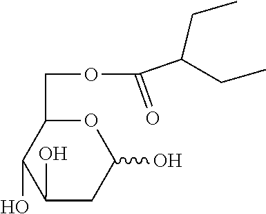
C(C(OCC1C(O)C(O)CC(O)O1)=O)(CC)CC
